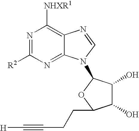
N1=C([R2])N=C2C(=C1[NHXR1])N=CN2C1C(O)C(O)C(CCC#C[H])O1
